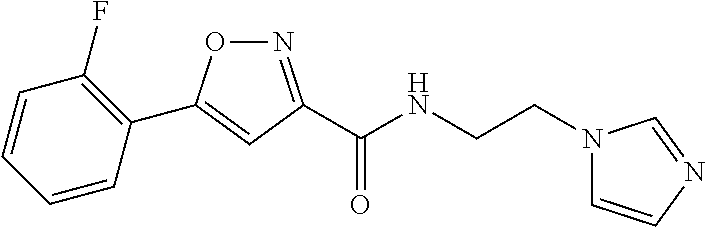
C1(C2=CC(C(NCCN3C=CN=C3)=O)=NO2)=C(F)C=CC=C1
